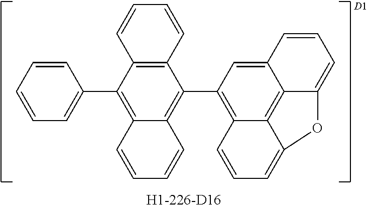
[H1-226-D16].C12=C(C3=C4C5=C6C(=C3)C=CC=C6OC5=CC=C4)C3=C(C(C4=CC=CC=C4)=C1C=CC=C2)C=CC=C3
